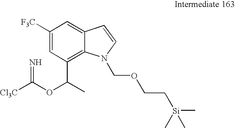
C1([F3C])=CC(C(OC([Cl3C])=N)C)=C2C(=C1)C=CN2COCC[Si](C)(C)C
